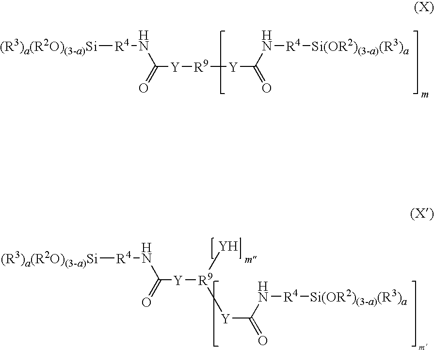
[(R3)a(R2O)(3-a)Si][R4]NC(=O)[Y][R9][Y]C(N[R4][Si(OR2)(3-a)(R3)a])=O.[(R3)a(R2O)(3-a)Si][R4]NC(=O)[Y][R9]([Y])[Y]C(N[R4][Si(OR2)(3-a)(R3)a])=O
